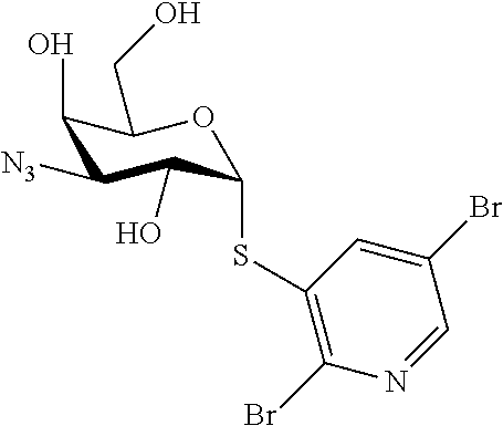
C1(O)C([N3])C(O)C(SC2=C(Br)N=CC(Br)=C2)OC1CO
